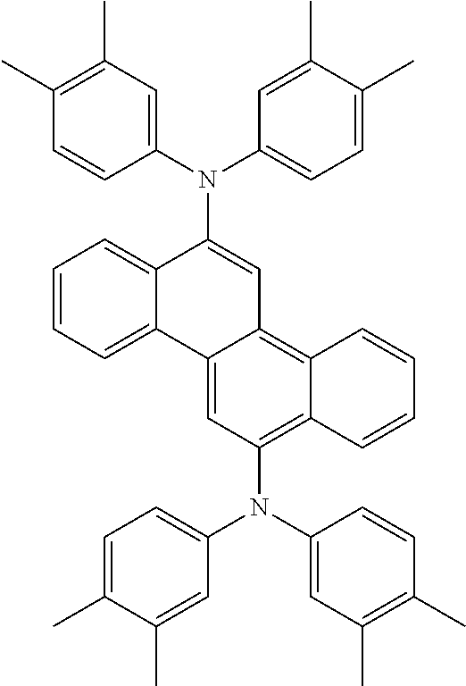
C1=CC=C2C(=C1)C(N(C1=CC(C)=C(C)C=C1)C1=CC=C(C)C(C)=C1)=CC1=C3C(=C(N(C4=CC(C)=C(C)C=C4)C4=CC=C(C)C(C)=C4)C=C21)C=CC=C3
